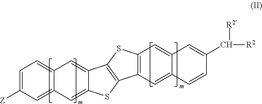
C1=C([Z])C=C2C(=C1)C=C1C(=C2)SC2=C1SC1=C2C=C2C(=C1)C=C(C([R2])[R2])C=C2
